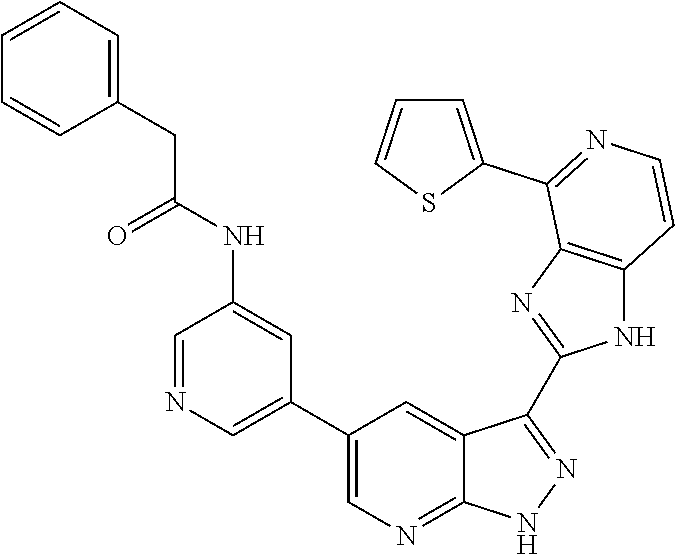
C1=NC=C(C2=CN=C3C(=C2)C(C2=NC4=C(N2)C=CN=C4C2=CC=CS2)=NN3)C=C1NC(CC1=CC=CC=C1)=O
